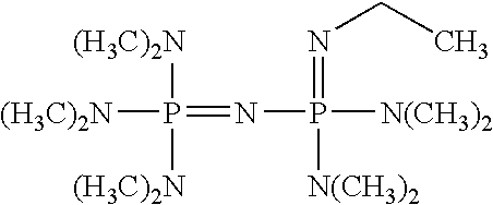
N(P([N(CH3)2])([N(CH3)2])=NCC)=P([(H3C)2N])([(H3C)2N])[(H3C)2N]
